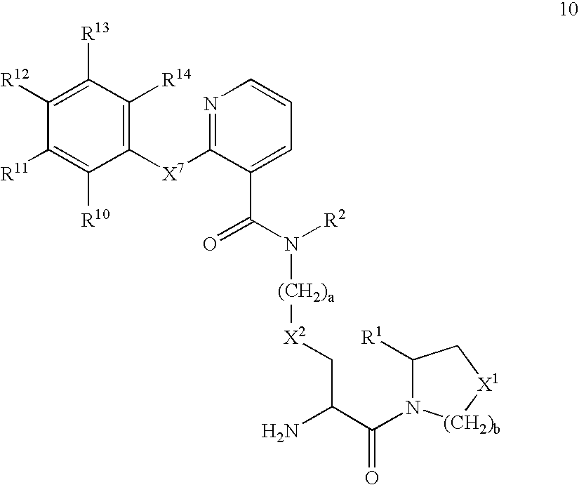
C1([X7]C2=NC=CC=C2C(=O)N([(CH2)a][X2]CC(N)C(=O)N2C([R1])C[X1][(CH2)b]2)[R2])=C([R14])C([R13])=C([R12])C([R11])=C1[R10]
